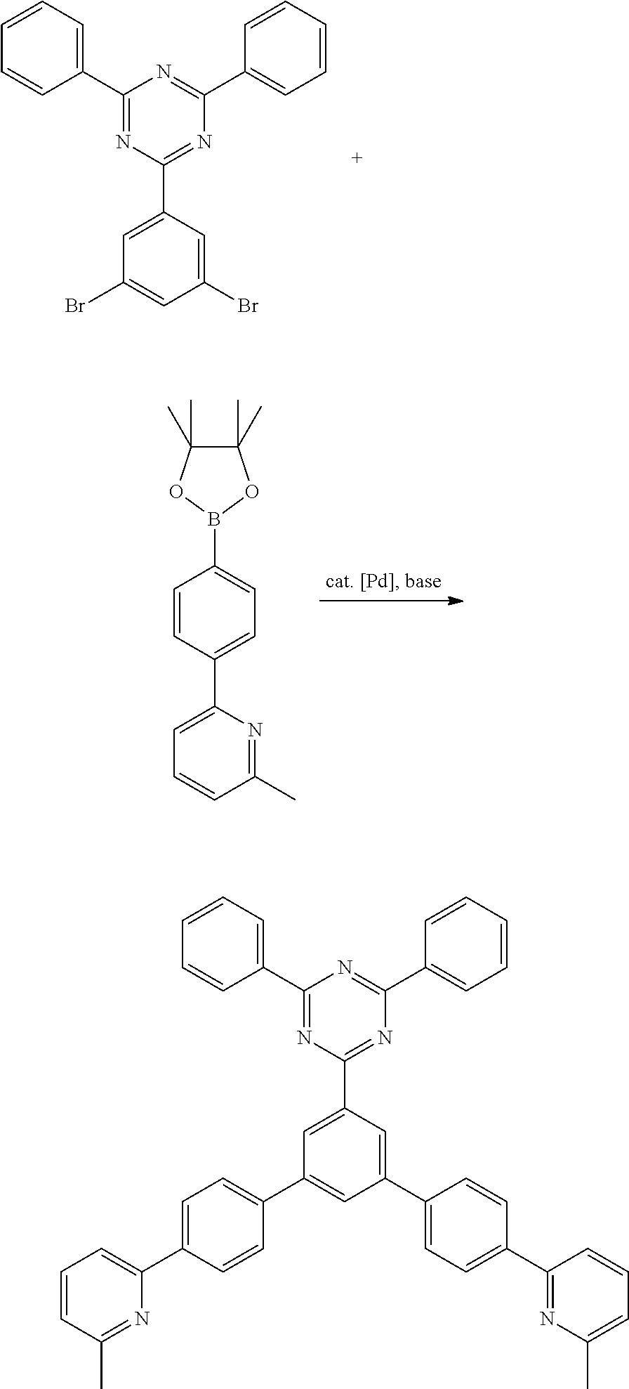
C1(C2=CC=CC=C2)=NC(C2=CC(Br)=CC(Br)=C2)=NC(C2=CC=CC=C2)=N1.B1(C2=CC=C(C3=CC=CC(C)=N3)C=C2)OC(C)(C)C(C)(C)O1.C1(C2=CC=CC=C2)=NC(C2=CC(C3=CC=C(C4=CC=CC(C)=N4)C=C3)=CC(C3=CC=C(C4=NC(C)=CC=C4)C=C3)=C2)=NC(C2=CC=CC=C2)=N1
